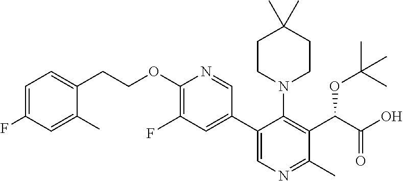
C1(C2=CN=C(C)C(C(C(O)=O)OC(C)(C)C)=C2N2CCC(C)(C)CC2)=CC(F)=C(OCCC2=CC=C(F)C=C2C)N=C1
